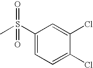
C1=C(Cl)C(Cl)=CC=C1S(C)(=O)=O
